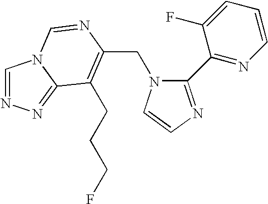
C(N1C(C2=NC=CC=C2F)=NC=C1)C1=C(CCCF)C2=NN=CN2C=N1
